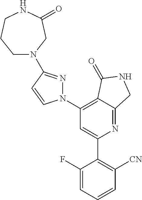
C1(C2=C([CN])C=CC=C2F)=CC(N2N=C(N3CCCNC(=O)C3)C=C2)=C2C(=N1)CNC2=O
